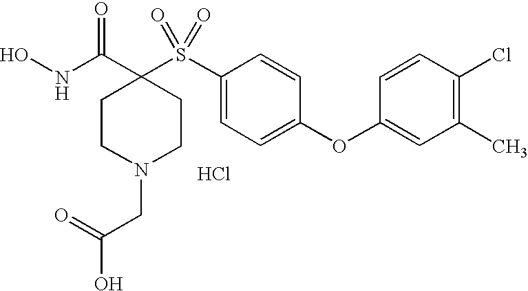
Cl.N(C(=O)C1(S(C2=CC=C(OC3=CC(C)=C(Cl)C=C3)C=C2)(=O)=O)CCN(CC(O)=O)CC1)O
